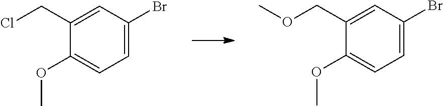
C1(OC)=CC=C(Br)C=C1CCl.C1(OC)=CC=C(Br)C=C1COC
